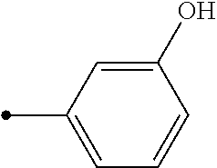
C1(O)=CC(C)=CC=C1
